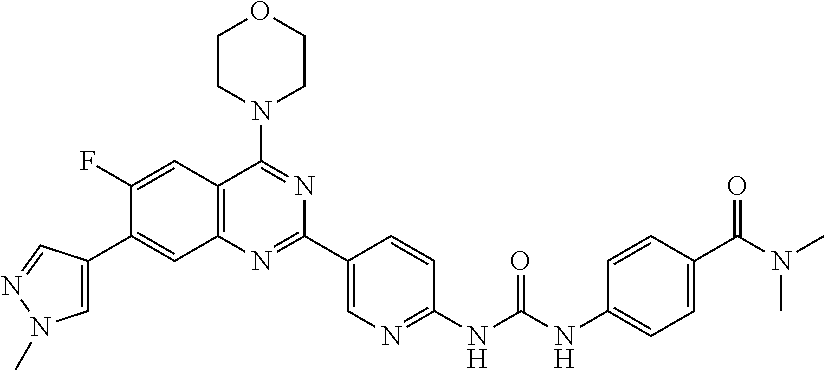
C1(F)=CC2=C(C=C1C1=CN(C)N=C1)N=C(C1=CN=C(NC(NC3=CC=C(C(N(C)C)=O)C=C3)=O)C=C1)N=C2N1CCOCC1
